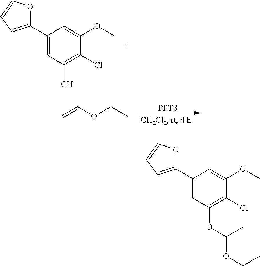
C1(C2=CC=CO2)=CC(O)=C(Cl)C(OC)=C1.C=COCC.[PPTS].C1(C2=CC=CO2)=CC(OC(OCC)C)=C(Cl)C(OC)=C1
